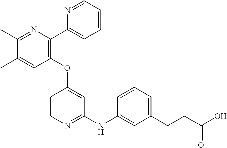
C1(C)=NC(C2=CC=CC=N2)=C(OC2=CC(NC3=CC(CCC(=O)O)=CC=C3)=NC=C2)C=C1C
